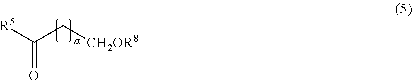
[R5]C(C[CH2OR8])=O
